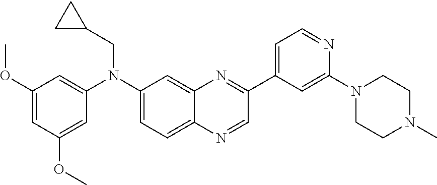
C1(OC)=CC(OC)=CC(N(C2=CC=C3C(=C2)N=C(C2=CC=NC(N4CCN(C)CC4)=C2)C=N3)CC2CC2)=C1
